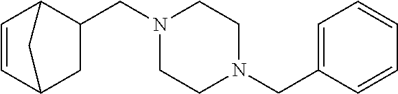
C1(CN2CCN(CC3C4C=CC(C3)C4)CC2)=CC=CC=C1
